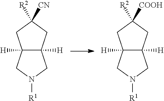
C12([H])C([H])(CN([R1])C1)CC([R2])([CN])C2.C12([H])C([H])(CN([R1])C1)CC([R2])([COOH])C2
